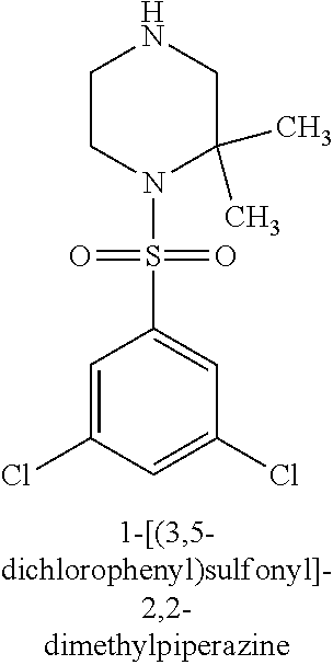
C1CN(S(=O)(=O)C2=CC(Cl)=CC(Cl)=C2)C(C)(C)CN1
